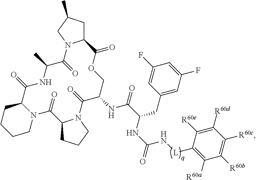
C12CC(C)CN1C(=O)C(C)NC(=O)C1CCCCN1C(=O)C1CCCN1C(=O)C(NC(C(NC(=O)N[L]C1=C([R60a])C([R60b])=C([R60c])C([R60d])=C1[R60e])CC1=CC(F)=CC(F)=C1)=O)COC2=O
